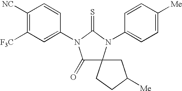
C1([NC])=C([F3C])C=C(N2C(=O)C3(N(C4=CC=C([Me])C=C4)C2=S)CC([Me])CC3)C=C1
